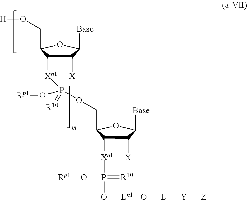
C1([X])C([Xn1]P(OCC2C([Xn1]P(=[R10])(O[Rp1])O[Ln1]O[L][Y][Z])C([X])C([Base])O2)(O[Rp1])=[R10])C(CO[H])OC1[Base]
